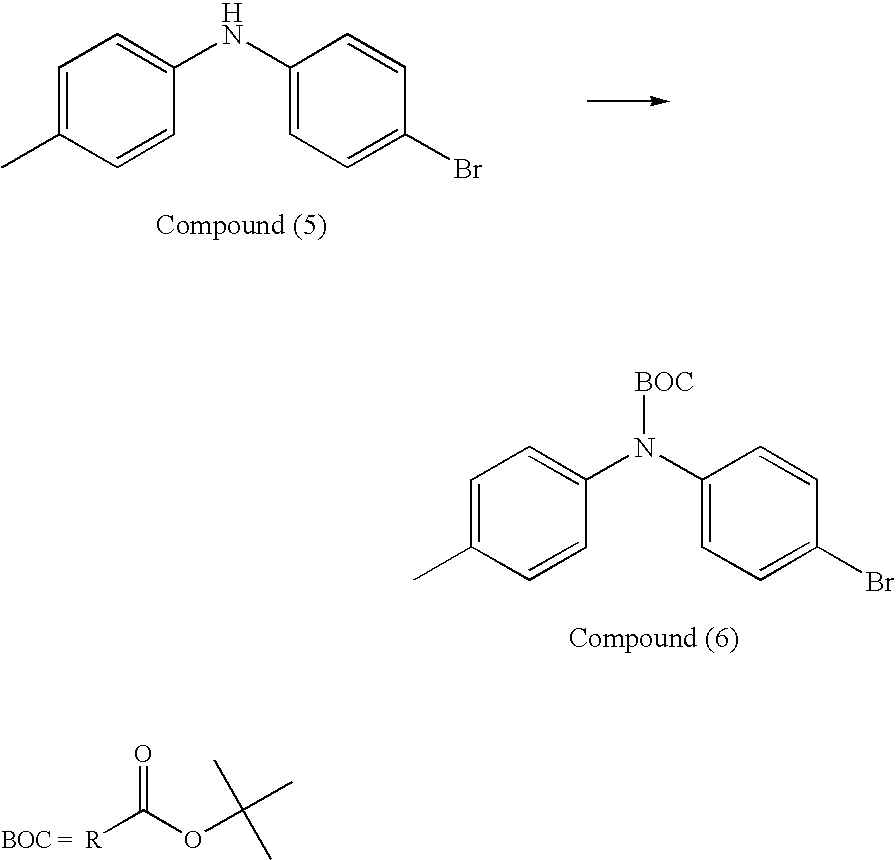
C1=C(C)C=CC(N(C2=CC=C(Br)C=C2)[BOC])=C1.C1=C(C)C=CC(NC2=CC=C(Br)C=C2)=C1.[BOC =  R]C(OC(C)(C)C)=O
